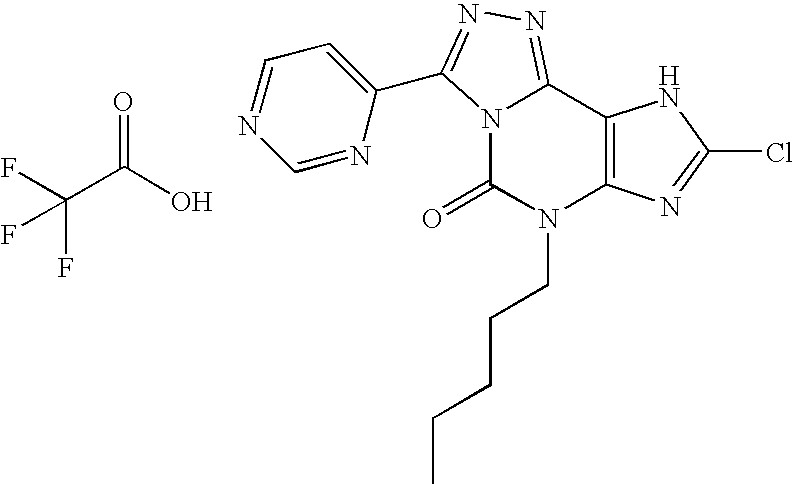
N12C(=NN=C1C1=CC=NC=N1)C1=C(N(CCCCC)C2=O)N=C(Cl)N1.FC(C(O)=O)(F)F
